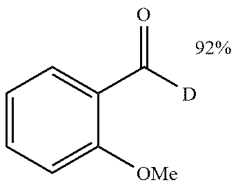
C1(C([D])=O)=CC=CC=C1[OMe]
